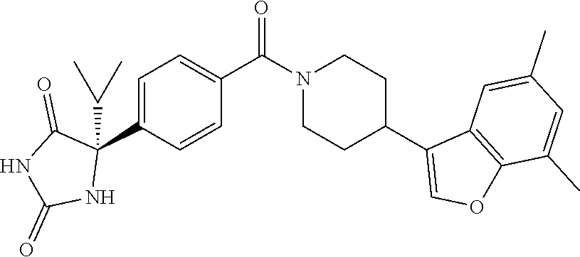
C1=C(C2(C(C)C)C(=O)NC(=O)N2)C=CC(C(=O)N2CCC(C3=COC4=C3C=C(C)C=C4C)CC2)=C1
